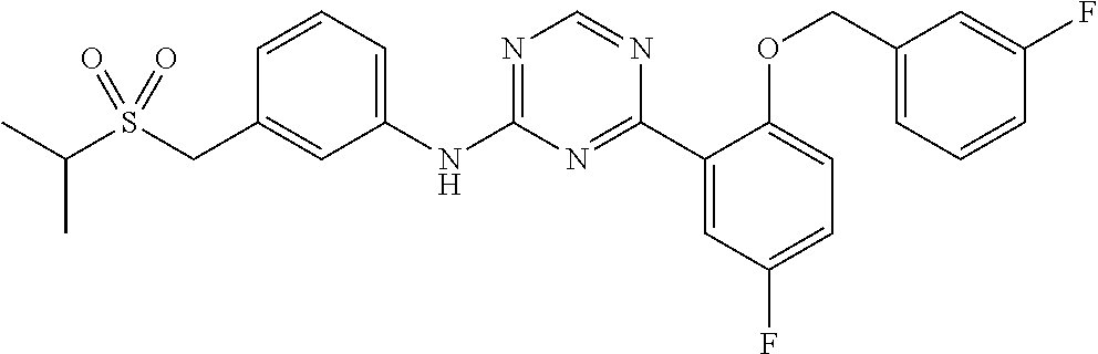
C1(NC2=NC=NC(C3=CC(F)=CC=C3OCC3=CC=CC(F)=C3)=N2)=CC=CC(CS(C(C)C)(=O)=O)=C1
